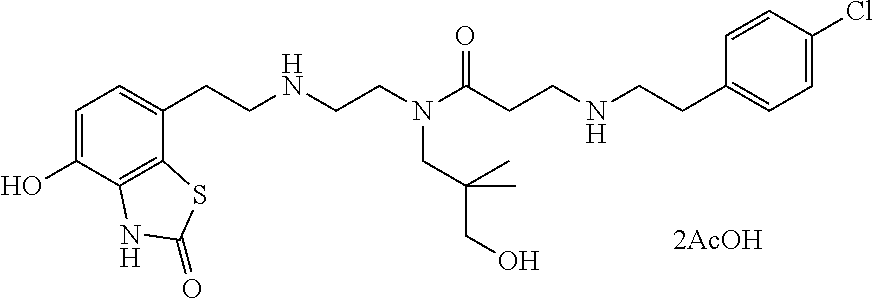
C1=C(O)C2=C(C(CCNCCN(C(CCNCCC3=CC=C(Cl)C=C3)=O)CC(C)(C)CO)=C1)SC(=O)N2
